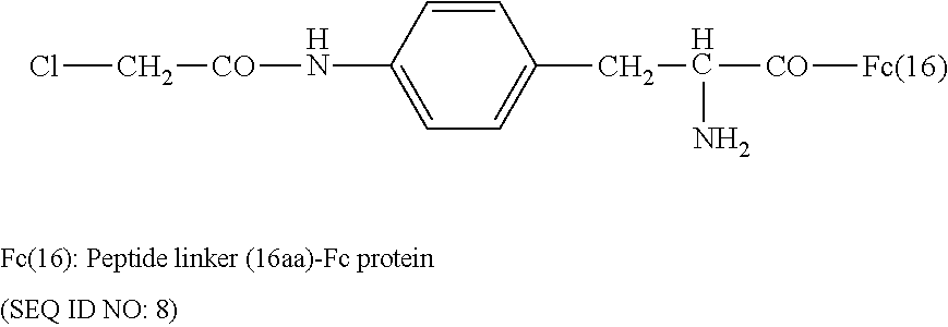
[Fc(16): Peptide linker (16aa)-Fc protein].ClC[CO]NC1=CC=C(CC(N)[CO][Fc(16)])C=C1
